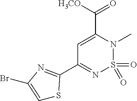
C1=C(Br)N=C(C2=NS(=O)(=O)N(C)C(C([H3CO])=O)=C2)S1
